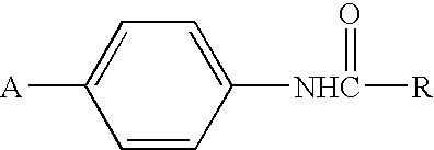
[A]C1=CC=C([NHC]([R])=O)C=C1
